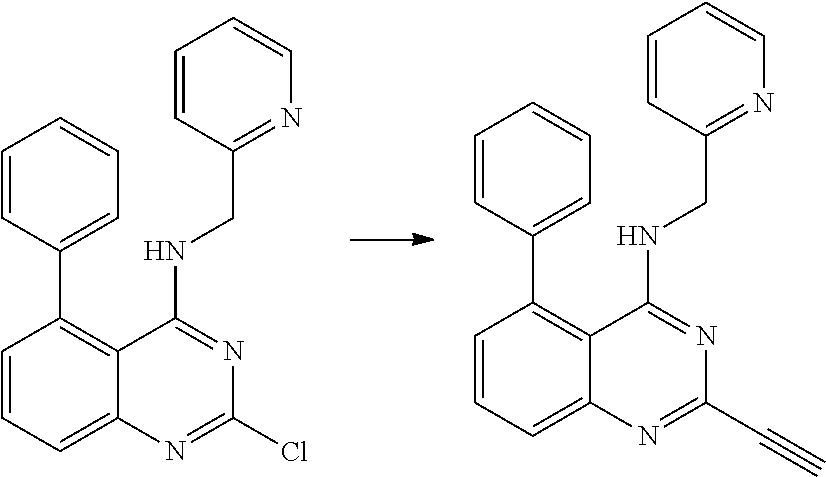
C1=CC=C2C(=C1C1=CC=CC=C1)C(NCC1=NC=CC=C1)=NC(Cl)=N2.C1=CC=C2C(=C1C1=CC=CC=C1)C(NCC1=NC=CC=C1)=NC(C#C)=N2
